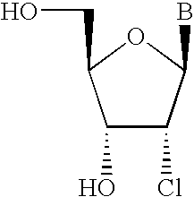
C1(O)C(Cl)C(B)OC1CO
